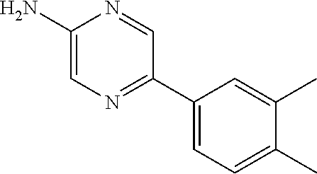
C1(N)=CN=C(C2=CC=C(C)C(C)=C2)C=N1
